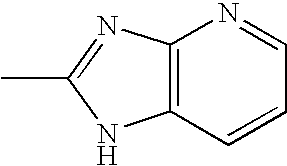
C12=C(C=CC=N1)NC(C)=N2
